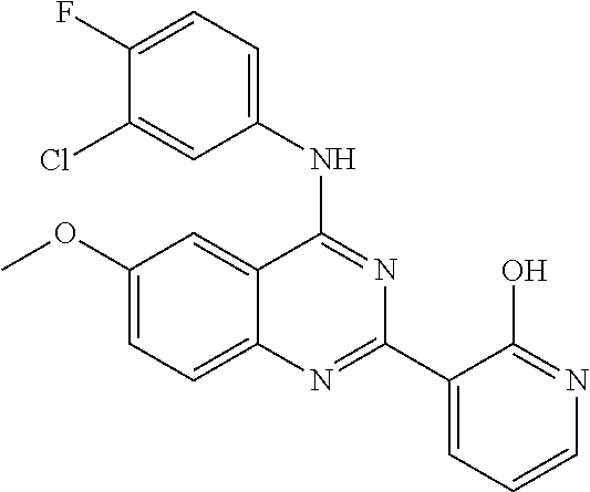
C1(OC)=CC=C2C(=C1)C(NC1=CC=C(F)C(Cl)=C1)=NC(C1=CC=CN=C1O)=N2
